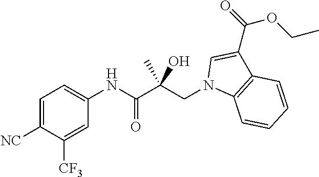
C1=C([NC])C([CF3])=CC(NC(C(CN2C3=C(C(C(OCC)=O)=C2)C=CC=C3)(O)C)=O)=C1
